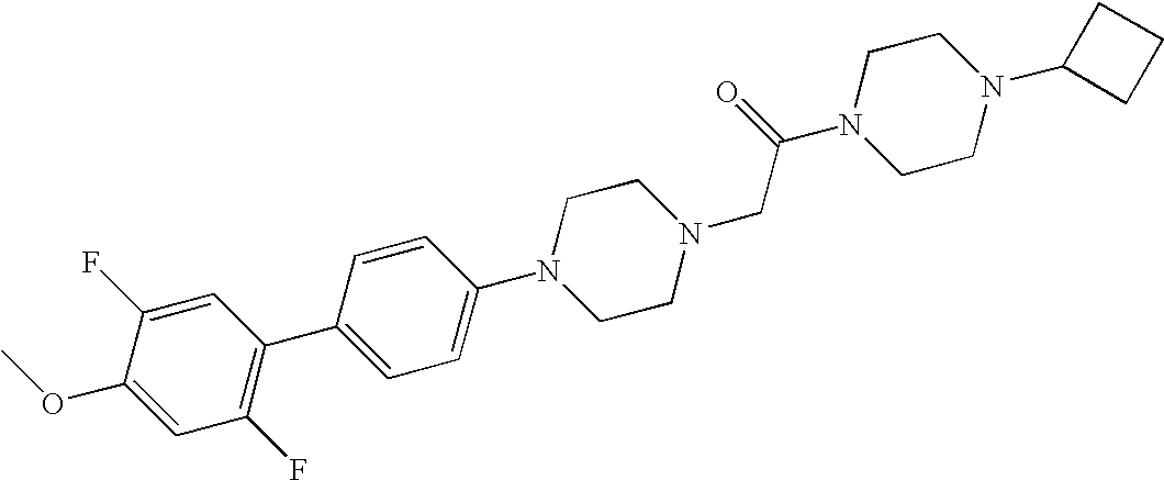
C1(OC)=CC(F)=C(C2=CC=C(N3CCN(CC(N4CCN(C5CCC5)CC4)=O)CC3)C=C2)C=C1F
